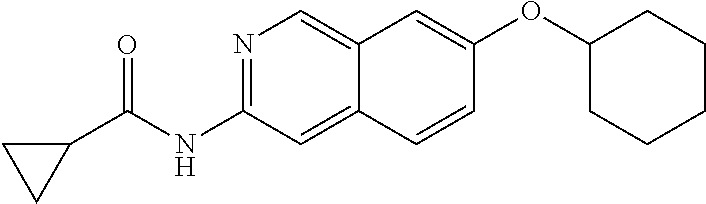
N1=C(NC(C2CC2)=O)C=C2C(=C1)C=C(OC1CCCCC1)C=C2
